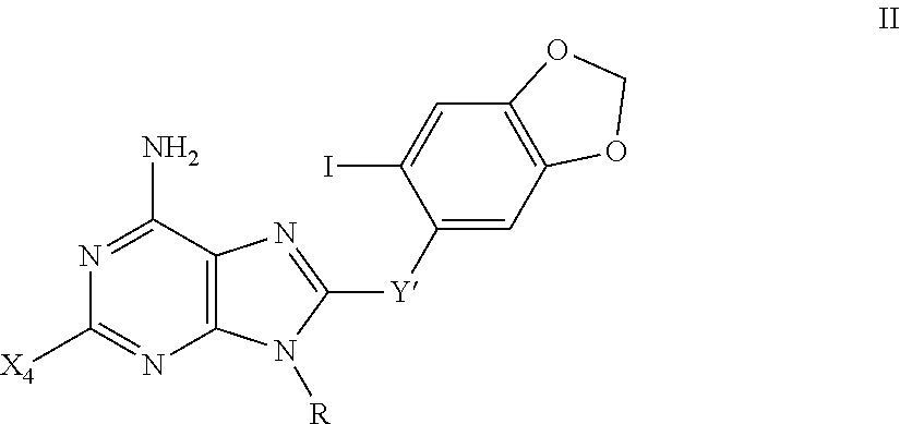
C12=C(C(N)=NC([X4])=N1)N=C([Y]C1=CC3=C(C=C1I)OCO3)N2[R]
